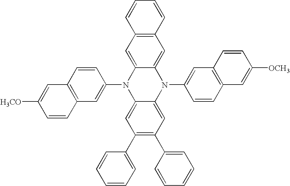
C1(N2C3=CC(C4=CC=CC=C4)=C(C4=CC=CC=C4)C=C3N(C3=CC4=C(C=C3)C=C([OCH3])C=C4)C3=CC4=C(C=C23)C=CC=C4)=CC2=C(C=C1)C=C([H3CO])C=C2
